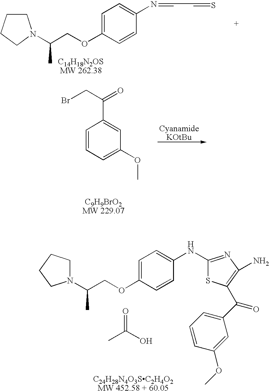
C1=CC=C(OC)C=C1C(=O)CBr.C1(NC2=CC=C(OCC(N3CCCC3)C)C=C2)=NC(N)=C(C(C2=CC=CC(OC)=C2)=O)S1.CC(O)=O.C1CCCN1C(COC1=CC=C(N=CC=S)C=C1)C
